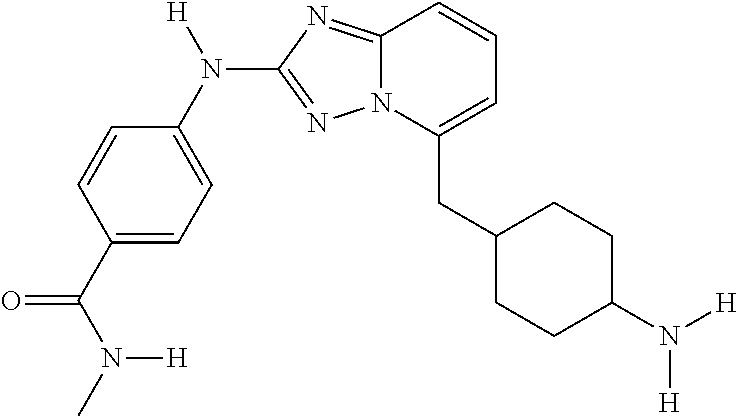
C(C1=CC=CC2=NC(N(C3=CC=C(C(N(C)[H])=O)C=C3)[H])=NN12)C1CCC(N([H])[H])CC1
